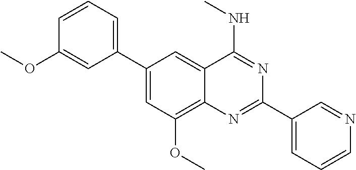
C1=C(OC)C=CC=C1C1=CC(OC)=C2C(=C1)C(NC)=NC(C1=CC=CN=C1)=N2
